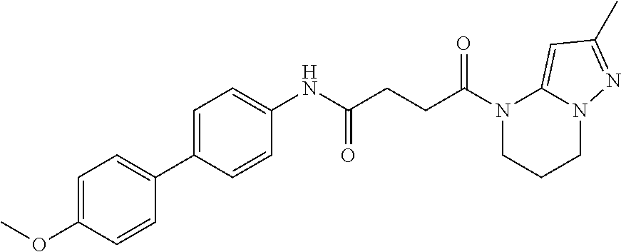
C1CN(C(CCC(NC2=CC=C(C3=CC=C(OC)C=C3)C=C2)=O)=O)C2=CC(C)=NN2C1
